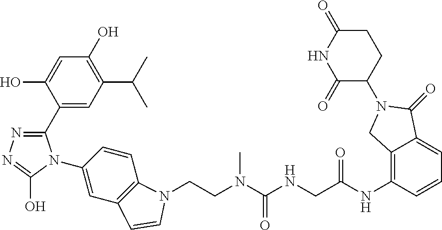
C1(C2=NN=C(O)N2C2=CC3=C(C=C2)N(CCN(C)C(=O)NCC(NC2=C4C(=CC=C2)C(=O)N(C2CCC(=O)NC2=O)C4)=O)C=C3)=CC(C(C)C)=C(O)C=C1O
